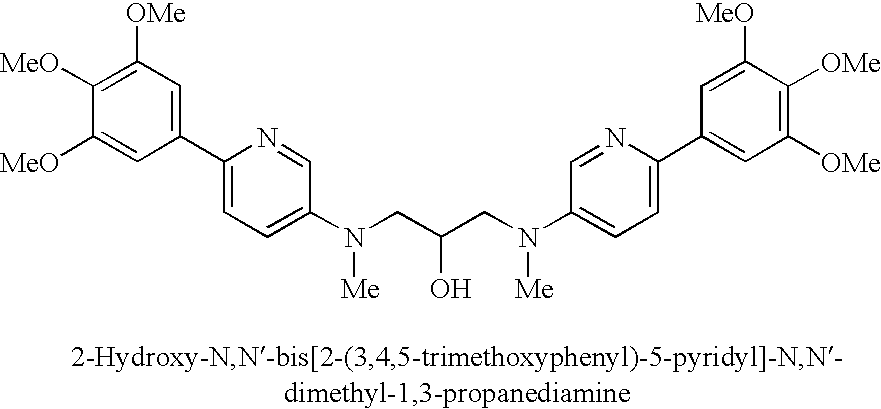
C1([MeO])=C([OMe])C=C(C2=CC=C(N([Me])CC(CN([Me])C3=CC=C(C4=CC([OMe])=C([OMe])C([MeO])=C4)N=C3)O)C=N2)C=C1[MeO]
